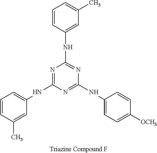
N1=C(NC2=CC=CC(C)=C2)N=C(NC2=CC=C([OCH3])C=C2)N=C1NC1=CC(C)=CC=C1
